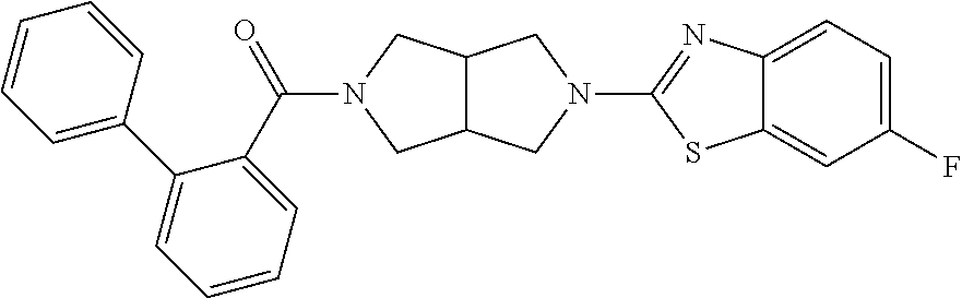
C12C(CN(C3=NC4=CC=C(F)C=C4S3)C1)CN(C(C1=CC=CC=C1C1=CC=CC=C1)=O)C2
